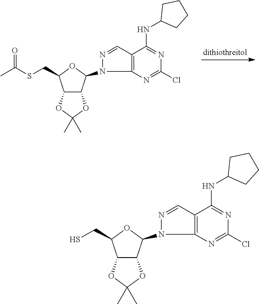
C12C(C(N3N=CC4=C3N=C(Cl)N=C4NC3CCCC3)OC1CSC(C)=O)OC(C)(C)O2.C12C(C(N3N=CC4=C3N=C(Cl)N=C4NC3CCCC3)OC1CS)OC(C)(C)O2
